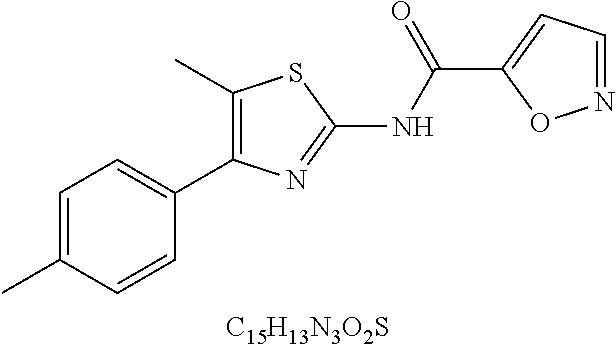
C1=C(C)C=CC(C2=C(C)SC(NC(C3=CC=NO3)=O)=N2)=C1.[C15H13N3O2S]
